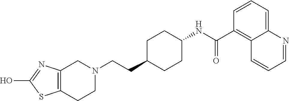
C1(O)=NC2=C(S1)CCN(CCC1CCC(NC(C3=C4C(=CC=C3)N=CC=C4)=O)CC1)C2
